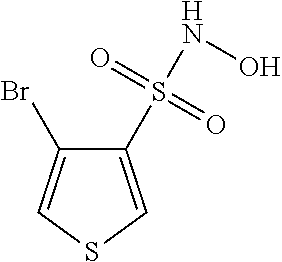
C1(S(NO)(=O)=O)=CSC=C1Br
